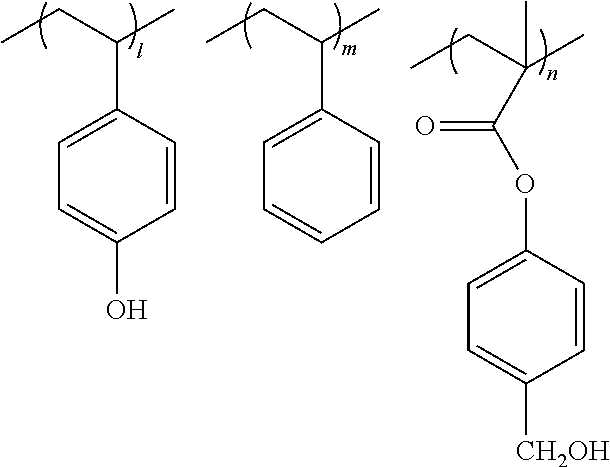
C1=CC(C(CC)C)=CC=C1O.C1=CC(C(CC)C)=CC=C1.C(C(CC)(C)C)(OC1=CC=C([CH2OH])C=C1)=O
